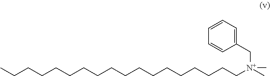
C1(C[N+](C)(CCCCCCCCCCCCCCCCCC)C)=CC=CC=C1
